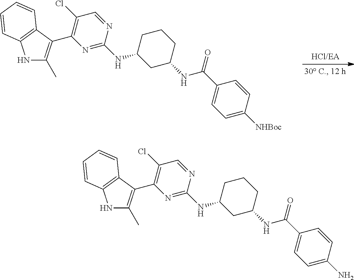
N1C(C)=C(C2=C(Cl)C=NC(NC3CC(NC(C4=CC=C([NHBoc])C=C4)=O)CCC3)=N2)C2=C1C=CC=C2.N1C(C)=C(C2=C(Cl)C=NC(NC3CC(NC(C4=CC=C(N)C=C4)=O)CCC3)=N2)C2=C1C=CC=C2
